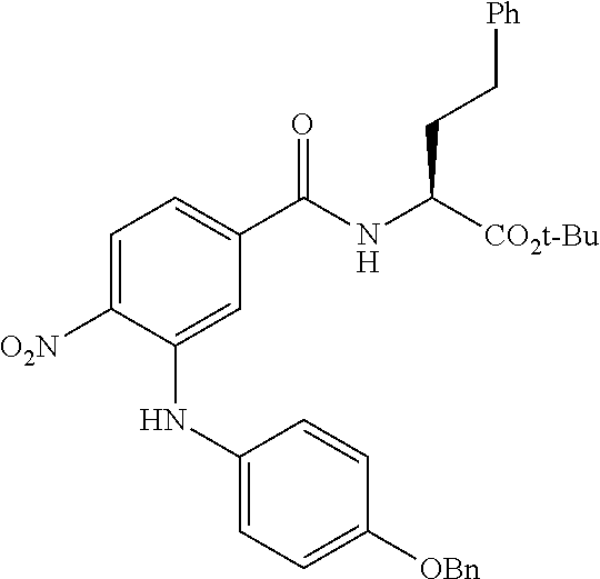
C1=C([O2N])C(NC2=CC=C([OBn])C=C2)=CC(C(NC([CO2t-Bu])CC[Ph])=O)=C1
